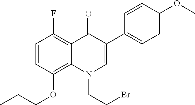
C1=CC(OCCC)=C2C(=C1F)C(=O)C(C1=CC=C(OC)C=C1)=CN2CCBr
